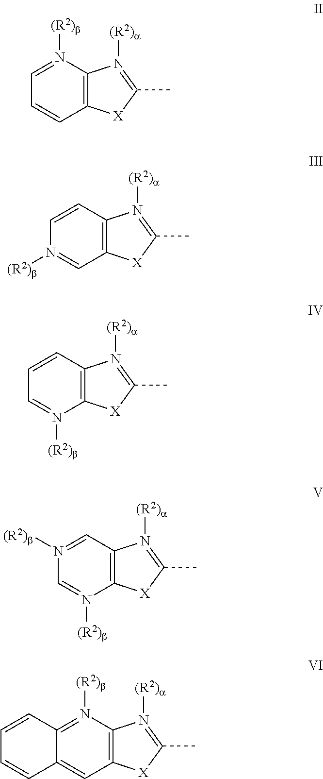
C1=N([(R2)b])C2=C(C=C1)[X]C(C)=N2[(R2)a].C1=CC2=C(C=N1[(R2)b])[X]C(C)=N2[(R2)a].C1=CC2=C(N([(R2)b])=C1)[X]C(C)=N2[(R2)a].N1([(R2)b])=CC2=C(N([(R2)b])=C1)[X]C(C)=N2[(R2)a].C12=N([(R2)b])C3=C(C=C1C=CC=C2)[X]C(C)=N3[(R2)a]
